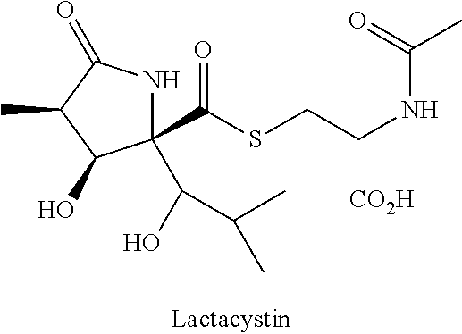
C1(C(SCCNC(C)=O)=O)(C(O)C(C)C)NC(=O)C(C)C1O.[CO2H]
